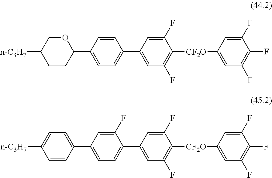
C1(C2=CC=C(C3=CC(F)=C([CF2O]C4=CC(F)=C(F)C(F)=C4)C(F)=C3)C=C2)OCC([n-C3H7])CC1.C1(C2=CC=C(C3=CC(F)=C([CF2O]C4=CC(F)=C(F)C(F)=C4)C(F)=C3)C(F)=C2)=CC=C([n-C3H7])C=C1
